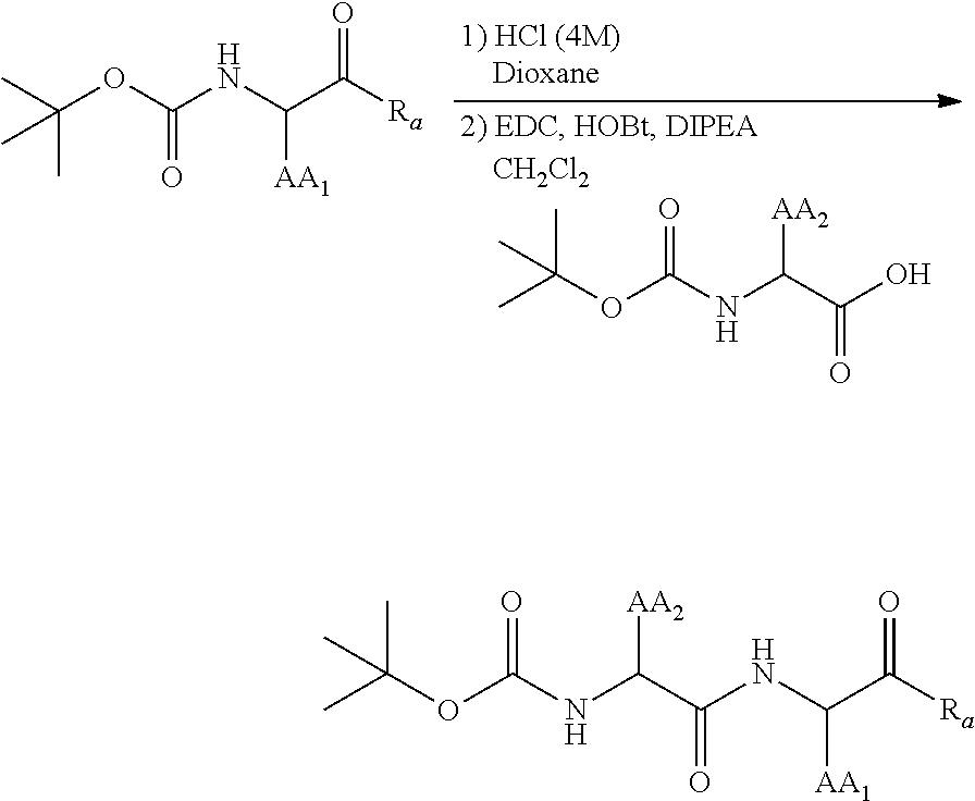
O=C(O)C(NC(OC(C)(C)C)=O)[AA2].O=C([Ra])C(NC(OC(C)(C)C)=O)[AA1].O=C(NC(C([Ra])=O)[AA1])C(NC(OC(C)(C)C)=O)[AA2]
